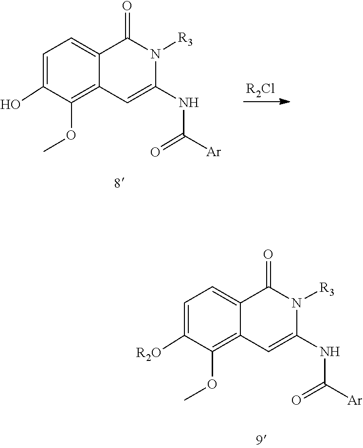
COC1=C2C(=CC=C1O)C(=O)N([R3])C(NC(=O)[Ar])=C2.[R2Cl].COC1=C2C(=CC=C1[R2O])C(=O)N([R3])C(NC(=O)[Ar])=C2
